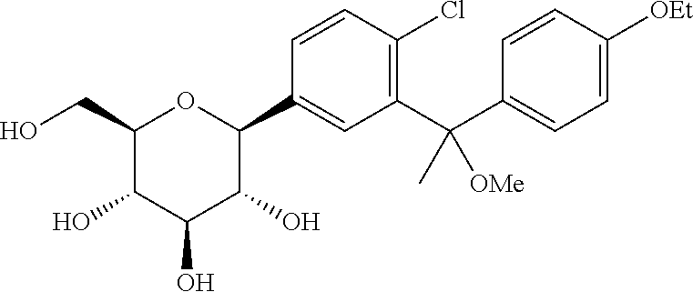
C1(CO)C(O)C(O)C(O)C(C2=CC(C(C3=CC=C([OEt])C=C3)(C)[OMe])=C(Cl)C=C2)O1
